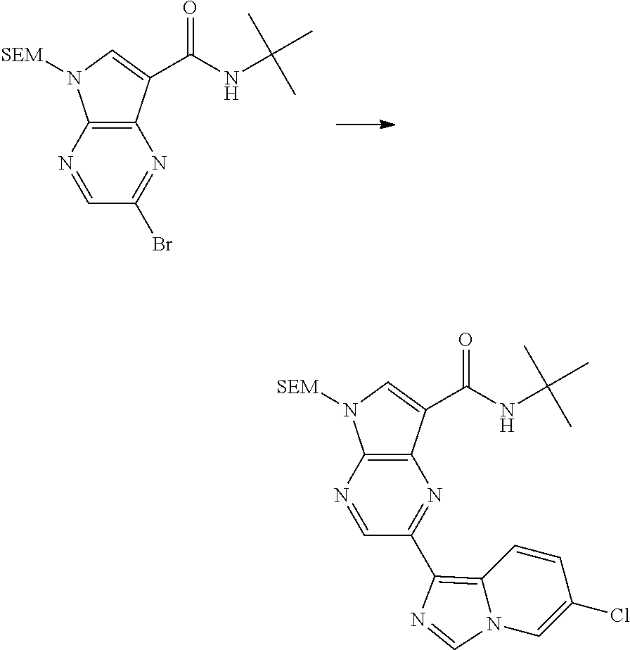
C1(Br)=NC2=C(N=C1)N([SEM])C=C2C(NC(C)(C)C)=O.C1(C2=C3N(C=C(Cl)C=C3)C=N2)=NC2=C(N=C1)N([SEM])C=C2C(NC(C)(C)C)=O
